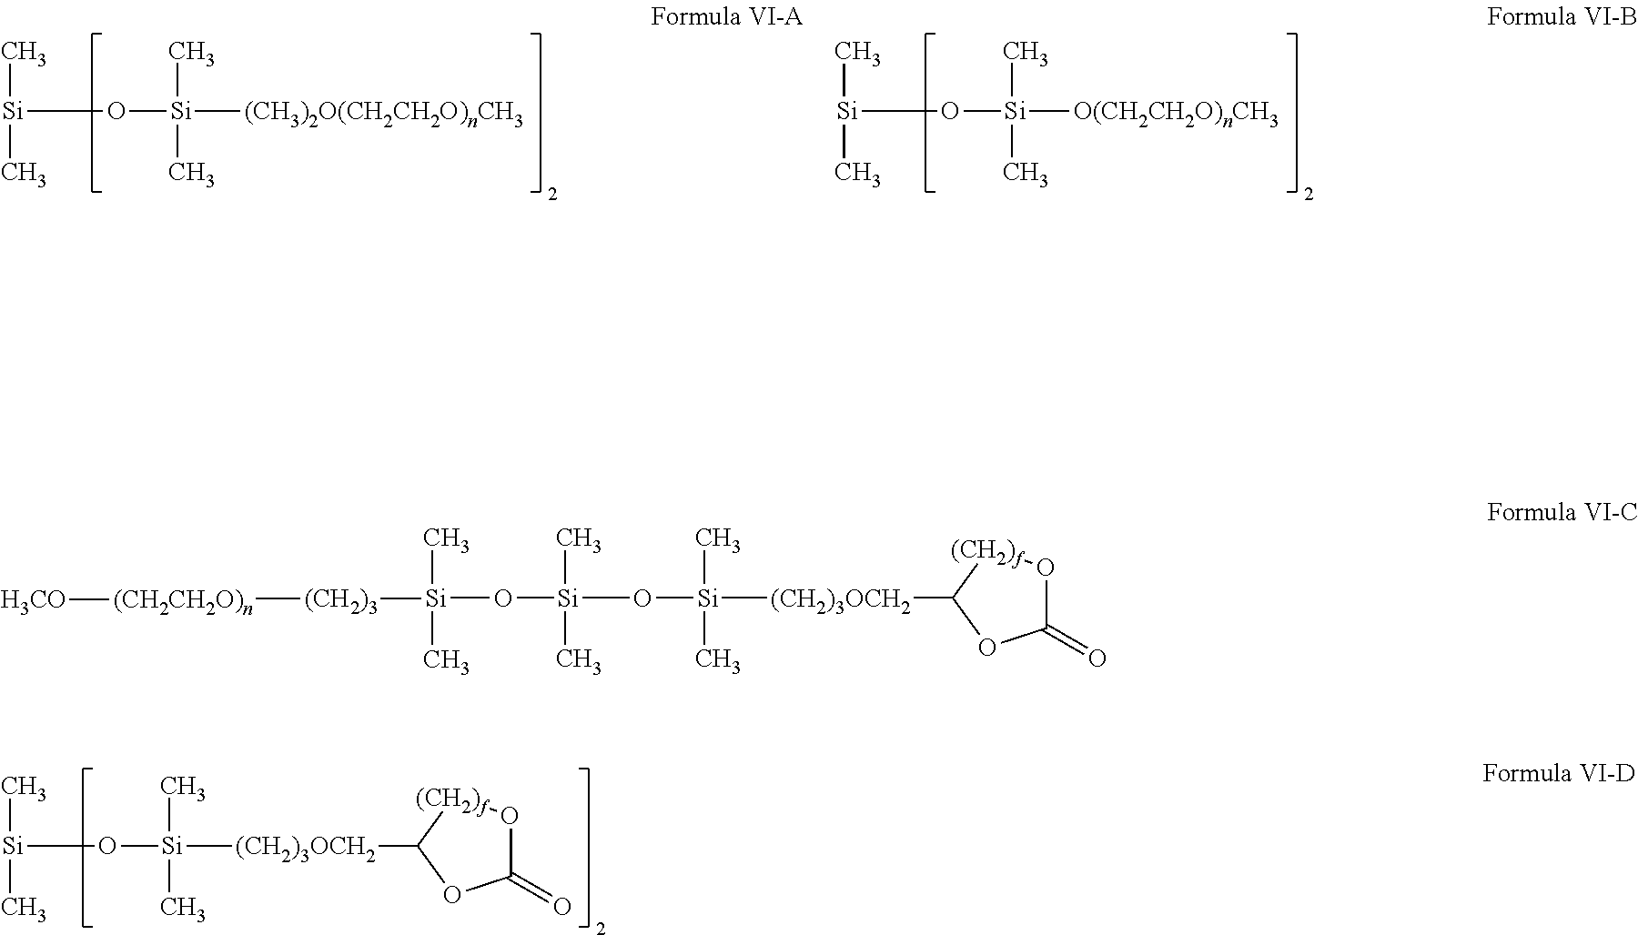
[Si](O[Si](C)(C)[(CH3)2O(CH2CH2O)nCH3])(C)C.[Si](O[Si](C)(C)[O(CH2CH2O)nCH3])(C)C.[Si](O[Si](C)(C)[(CH2)3OCH2]C1OC(=O)O[(CH2)f]1)(C)(C)O[Si]([(CH2)3][(CH2CH2O)n][H3CO])(C)C.[Si](O[Si](C)(C)[(CH2)3OCH2]C1OC(=O)O[(CH2)f]1)(C)C
